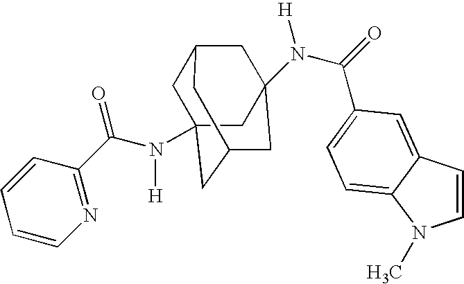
C1C2(N([H])C(C3=NC=CC=C3)=O)CC3CC(N(C(=O)C4=CC=C5C(=C4)C=CN5C)[H])(CC1C3)C2
